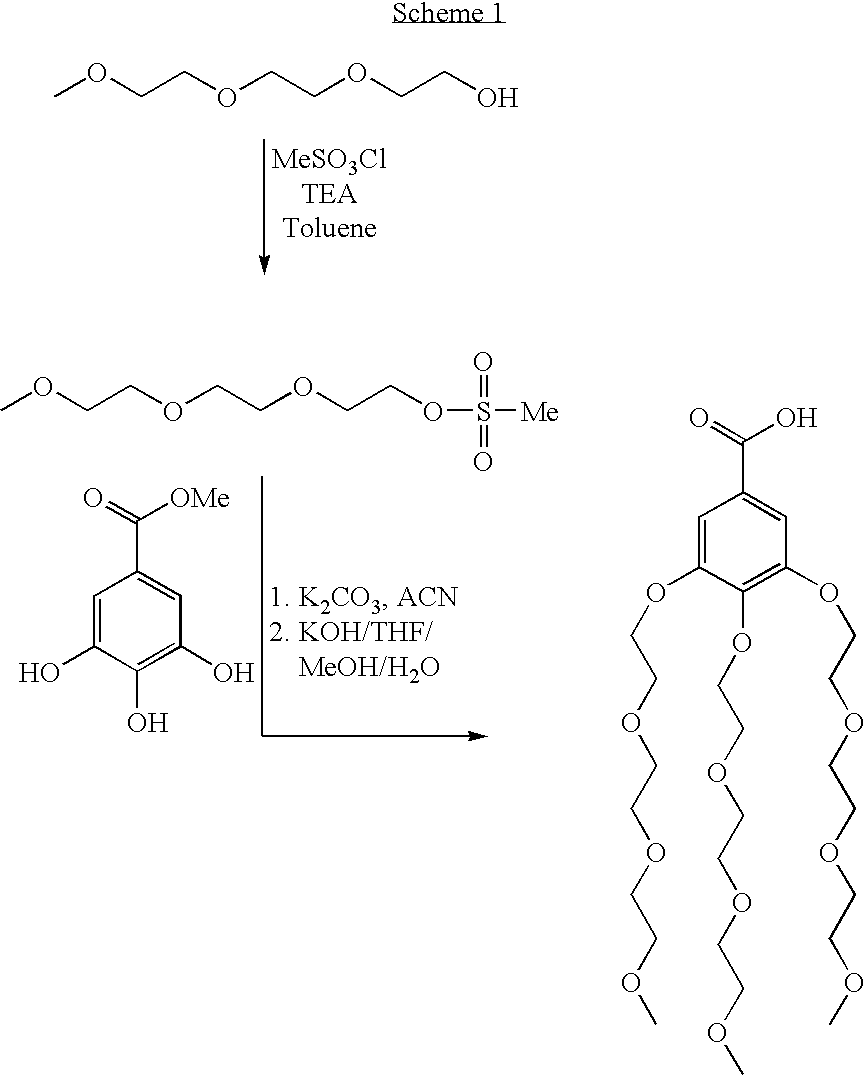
COCCOCCOCCO.COCCOCCOCCOS([Me])(=O)=O.C1=C(O)C(O)=C(O)C=C1C(=O)[OMe].C1=C(OCCOCCOCCOC)C(OCCOCCOCCOC)=C(OCCOCCOCCOC)C=C1C(=O)O
